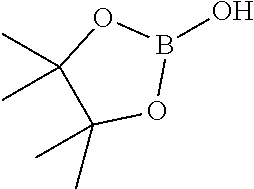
B1(O)OC(C)(C)C(C)(C)O1
